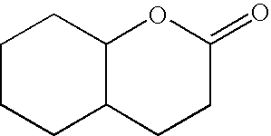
C1CCC2C(C1)OC(=O)CC2
